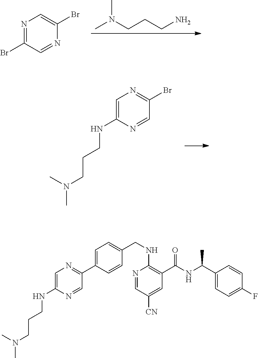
CN(CCCN)C.C1(Br)=CN=C(Br)C=N1.C1(Br)=NC=C(NCCCN(C)C)N=C1.C1=C(C2=NC=C(NCCCN(C)C)N=C2)C=CC(CNC2=C(C(=O)NC(C)C3=CC=C(F)C=C3)C=C([CN])C=N2)=C1
